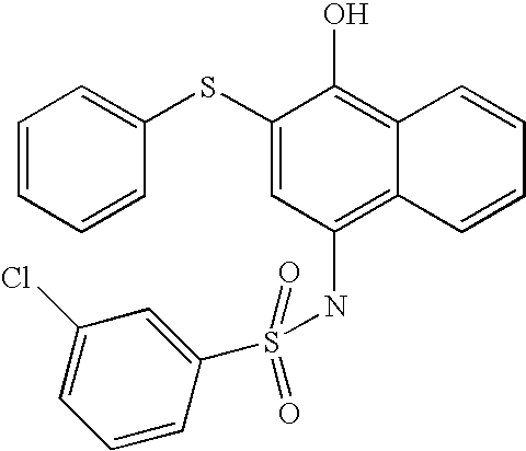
C1=CC=CC(SC2=CC(NS(C3=CC(Cl)=CC=C3)(=O)=O)=C3C(=C2O)C=CC=C3)=C1
